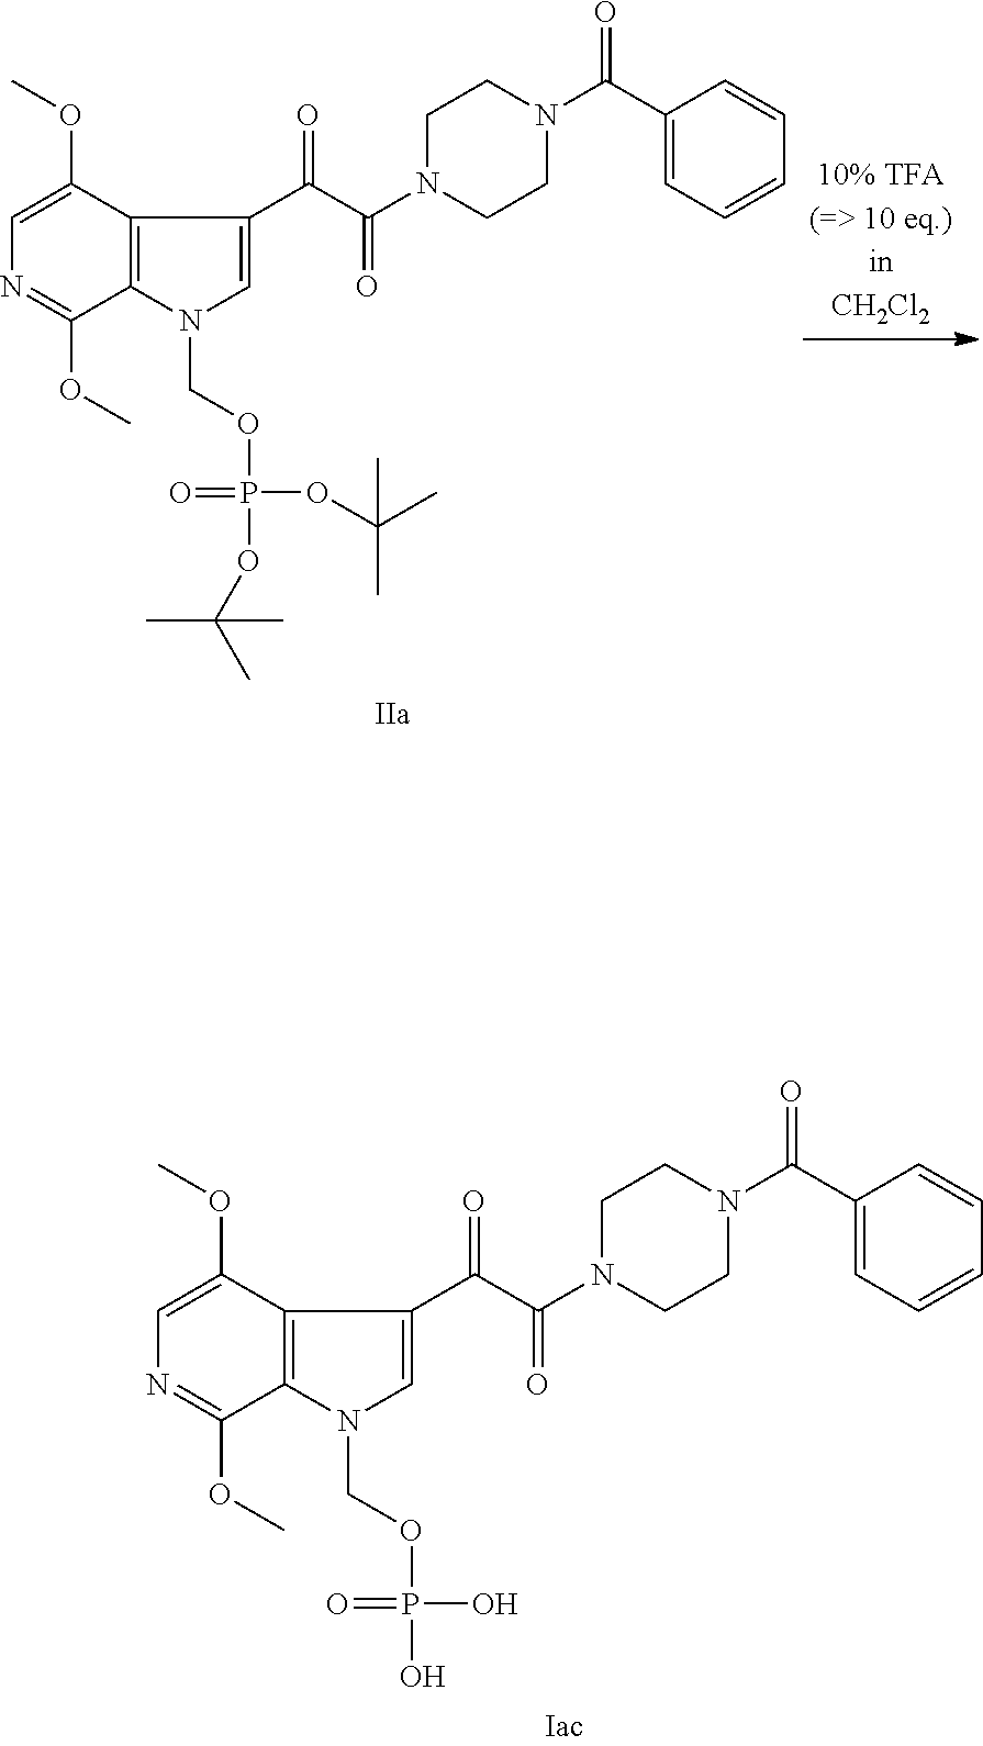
C1=C(OC)C2=C(C(OC)=N1)N(COP(=O)(OC(C)(C)C)OC(C)(C)C)C=C2C(C(N1CCN(C(C2=CC=CC=C2)=O)CC1)=O)=O.C1=C(OC)C2=C(C(OC)=N1)N(COP(=O)(O)O)C=C2C(C(N1CCN(C(C2=CC=CC=C2)=O)CC1)=O)=O
